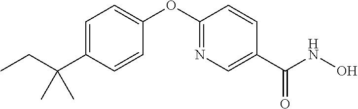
C1=C(C(CC)(C)C)C=CC(OC2=NC=C(C(NO)=O)C=C2)=C1
